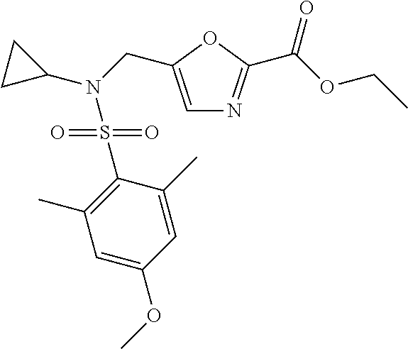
C1=C(CN(C2CC2)S(C2=C(C)C=C(OC)C=C2C)(=O)=O)OC(C(OCC)=O)=N1
